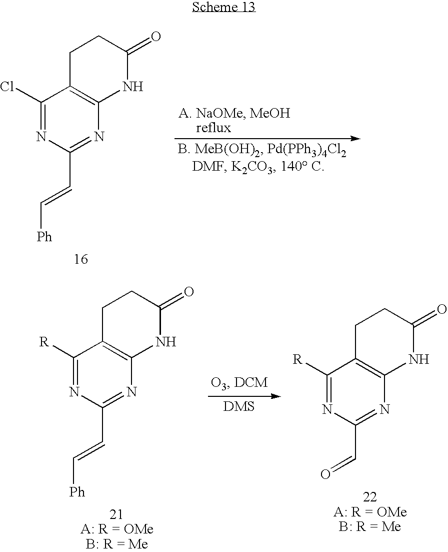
C1(Cl)=NC(C=C[Ph])=NC2=C1CCC(=O)N2.C1([R])=NC(C=C[Ph])=NC2=C1CCC(=O)N2.C1([R])=NC(C=O)=NC2=C1CCC(=O)N2
